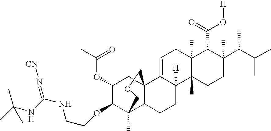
C1=C2C([H])(C3(C)C(C)(C1)C(C(=O)O[H])C(C(C(C)C)C)(C)CC3)CCC1C3(C)C(OCCNC(=N[CN])NC(C)(C)C)C(OC(C)=O)CC21COC3
